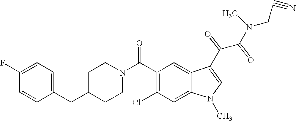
C1(F)=CC=C(CC2CCN(C(C3=C(Cl)C=C4C(=C3)C(C(C(N(C)CC#N)=O)=O)=CN4C)=O)CC2)C=C1
